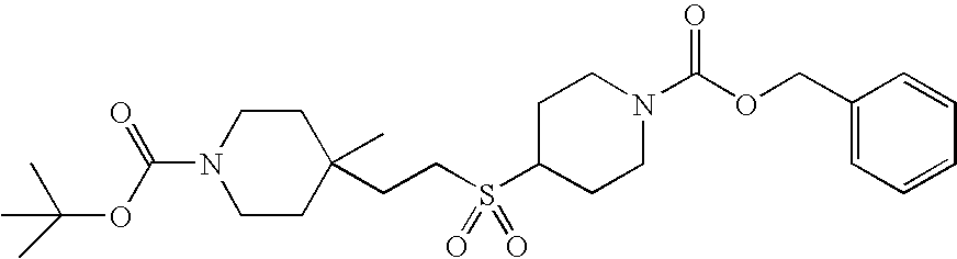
C1CN(C(OC(C)(C)C)=O)CCC1(CCS(C1CCN(C(OCC2=CC=CC=C2)=O)CC1)(=O)=O)C
